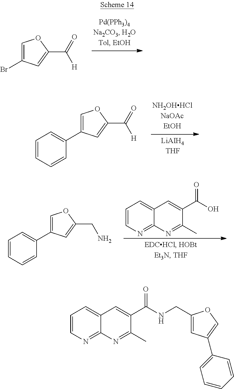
C1=C(Br)C=C(C(=O)[H])O1.C1=C(C2=CC=CC=C2)C=C(C(=O)[H])O1.C1=C(C2=CC=CC=C2)C=C(CN)O1.C1=CN=C2C(=C1)C=C(C(O)=O)C(C)=N2.C1=CN=C2C(=C1)C=C(C(NCC1=CC(C3=CC=CC=C3)=CO1)=O)C(C)=N2
